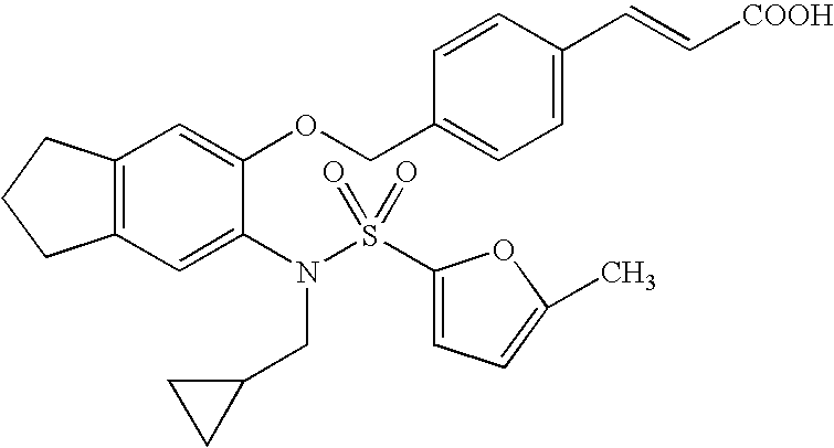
C12=C(C=C(N(S(=O)(=O)C3=CC=C(C)O3)CC3CC3)C(OCC3=CC=C(C=C[COOH])C=C3)=C1)CCC2
